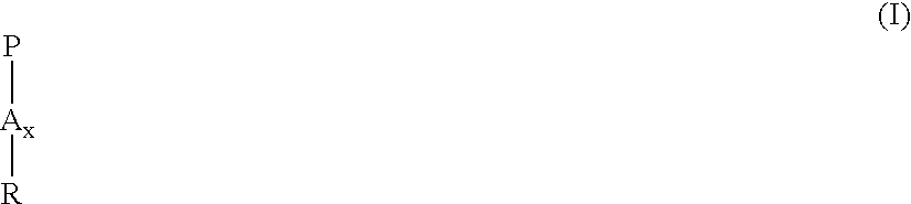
P[Ax][R]
